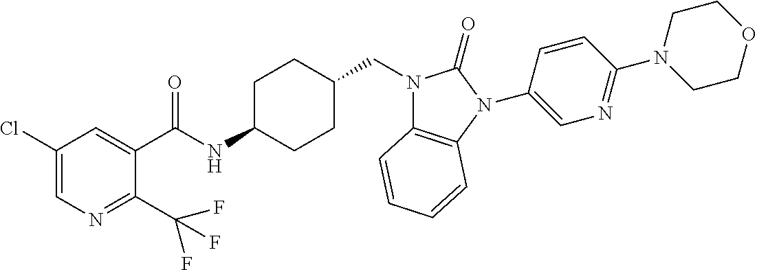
C1(Cl)=CN=C(C(F)(F)F)C(C(NC2CCC(CN3C4=C(N(C5=CN=C(N6CCOCC6)C=C5)C3=O)C=CC=C4)CC2)=O)=C1
